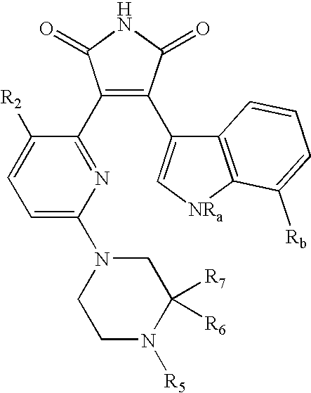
C1([R2])=CC=C(N2CCN([R5])C([R7])([R6])C2)N=C1C1=C(C2=C[NRa]C3=C2C=CC=C3[Rb])C(=O)NC1=O
